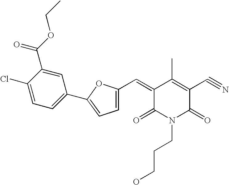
C1(Cl)=CC=C(C2=CC=C(C=C3C(=O)N(CCCO)C(=O)C(C#N)=C3C)O2)C=C1C(OCC)=O
